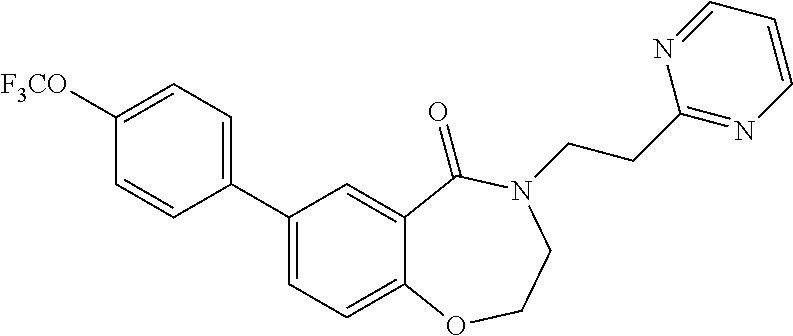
C1(C2=CC=C3C(=C2)C(=O)N(CCC2=NC=CC=N2)CCO3)=CC=C([F3CO])C=C1
